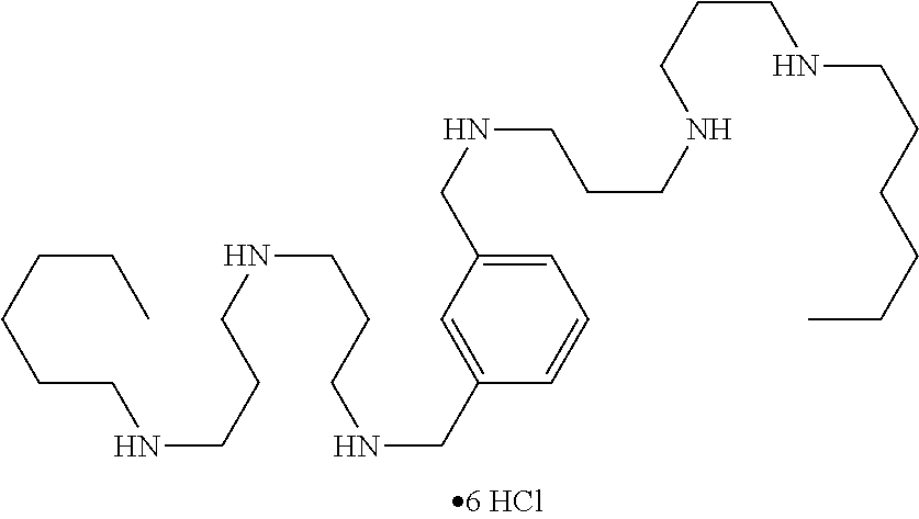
C1=C(CNCCCNCCCNCCCCCC)C=C(CNCCCNCCCNCCCCCC)C=C1
